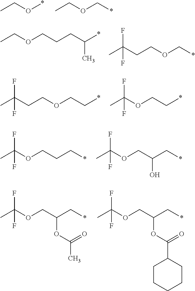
CCO*.CCOC*.CCOCCCC(*)C.C(COC*)C(C)(F)F.C(COCC*)C(C)(F)F.O(CC*)C(C)(F)F.O(CCC*)C(C)(F)F.O(CC(C*)O)C(C)(F)F.O(CC(C*)OC(C)=O)C(C)(F)F.O(CC(C*)OC(C1CCCCC1)=O)C(C)(F)F
